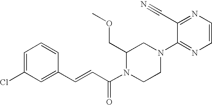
C1=CC(C=CC(N2CCN(C3=NC=CN=C3C#N)CC2COC)=O)=CC(Cl)=C1
